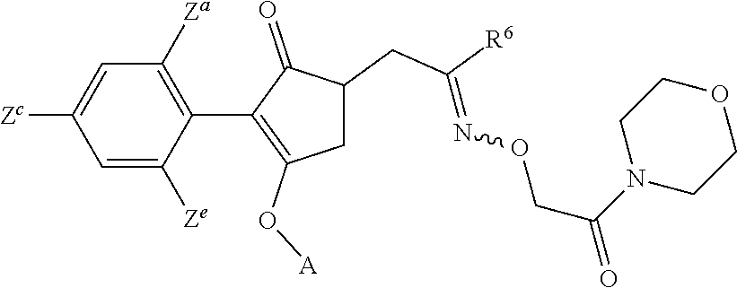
C1=C([Ze])C(C2=C(O[A])CC(CC([R6])=NOCC(=O)N3CCOCC3)C2=O)=C([Za])C=C1[Zc]
